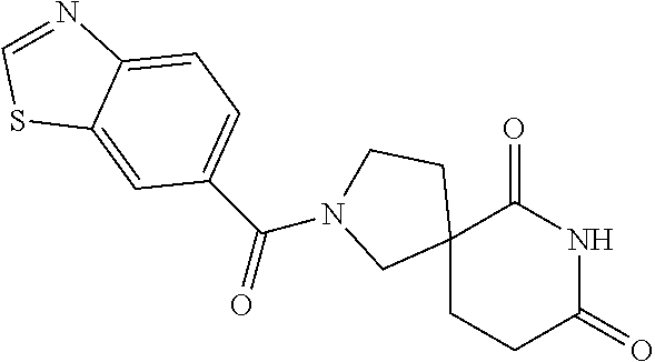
C12(CCC(=O)NC1=O)CCN(C(=O)C1=CC=C3C(=C1)SC=N3)C2
